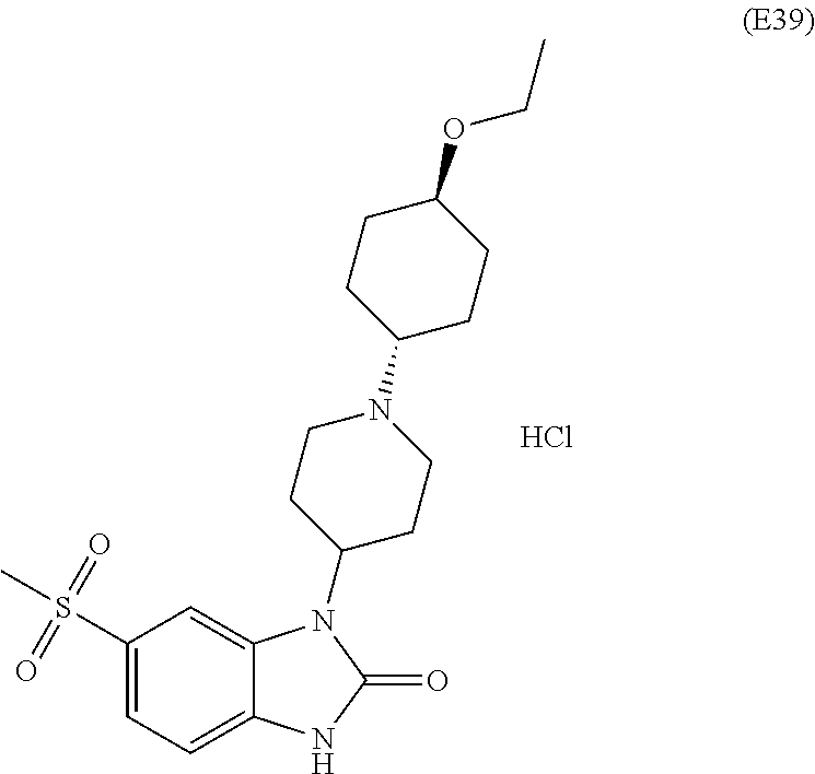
C1(S(C)(=O)=O)=CC=C2C(=C1)N(C1CCN(C3CCC(OCC)CC3)CC1)C(=O)N2.Cl
